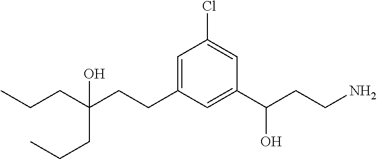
CCCC(CCC1=CC(Cl)=CC(C(CCN)O)=C1)(O)CCC
